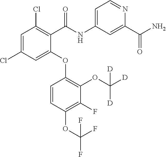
C1=C(Cl)C=C(OC2=C(OC([D])([D])[D])C(F)=C(OC(F)(F)F)C=C2)C(C(=O)NC2=CC=NC(C(N)=O)=C2)=C1Cl
